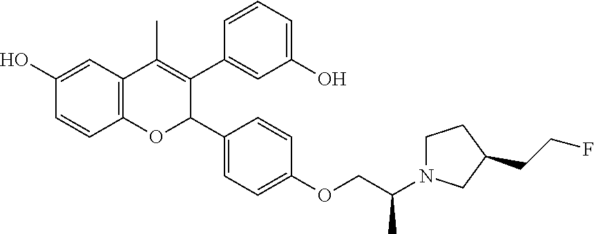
C12=C(C=C(O)C=C1)C(C)=C(C1=CC(O)=CC=C1)C(C1=CC=C(OCC(N3CCC(CCF)C3)C)C=C1)O2
